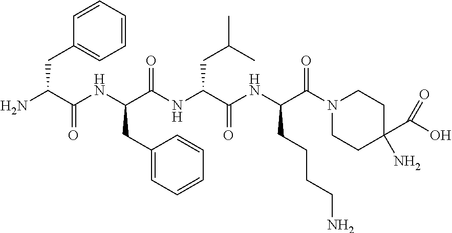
C1=CC=CC=C1CC(N)C(NC(C(NC(C(NC(C(N1CCC(C(O)=O)(N)CC1)=O)CCCCN)=O)CC(C)C)=O)CC1=CC=CC=C1)=O
